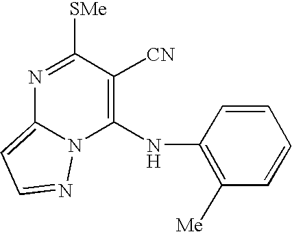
C1(NC2=C([Me])C=CC=C2)=C([CN])C([SMe])=NC2=CC=NN12
